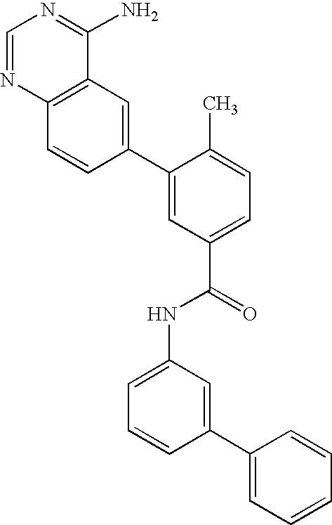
C1=NC2=C(C(N)=N1)C=C(C1=CC(C(=O)NC3=CC=CC(C4=CC=CC=C4)=C3)=CC=C1C)C=C2
